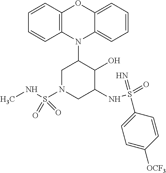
N1(C2CN(S(NC)(=O)=O)CC(NS(=O)(=N)C3=CC=C([OCF3])C=C3)C2O)C2=C(C=CC=C2)OC2=CC=CC=C12
